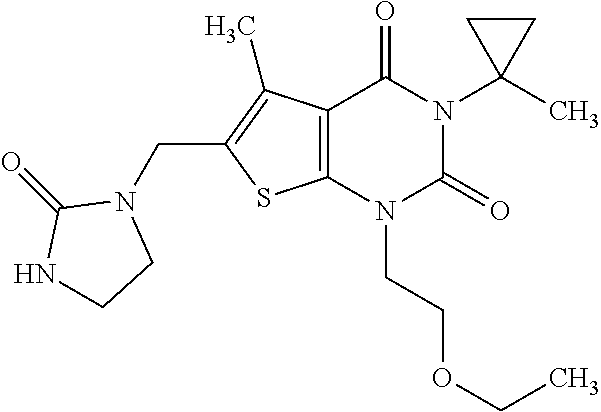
C12=C(N(CCOCC)C(=O)N(C3(C)CC3)C1=O)SC(CN1C(=O)NCC1)=C2C
